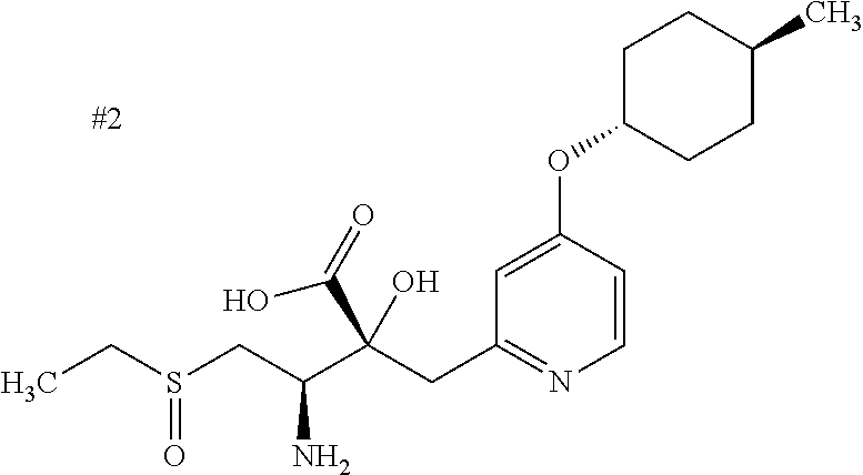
C1=CC(OC2CCC(C)CC2)=CC(CC(C(CS(CC)=O)N)(C(=O)O)O)=N1
